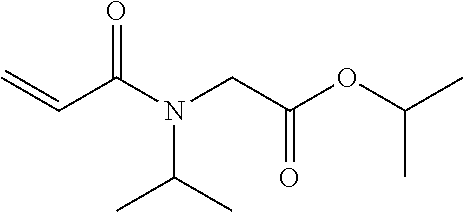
C=CC(N(CC(OC(C)C)=O)C(C)C)=O
